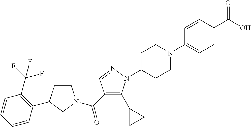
C1CC(C2=C(C(F)(F)F)C=CC=C2)CN1C(=O)C1=C(C2CC2)N(C2CCN(C3=CC=C(C(=O)O)C=C3)CC2)N=C1
